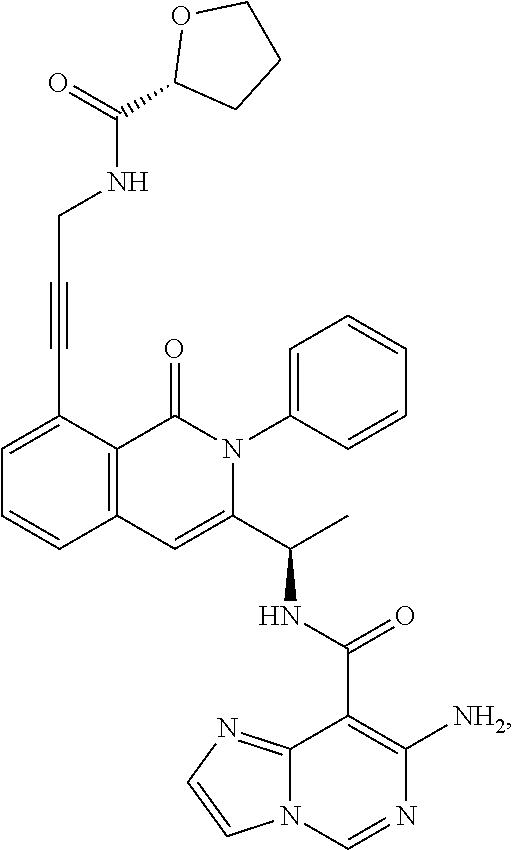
C1=C(C#CCNC(C2CCCO2)=O)C2=C(C=C1)C=C(C(C)NC(C1=C([NH2])N=CN3C1=NC=C3)=O)N(C1=CC=CC=C1)C2=O
